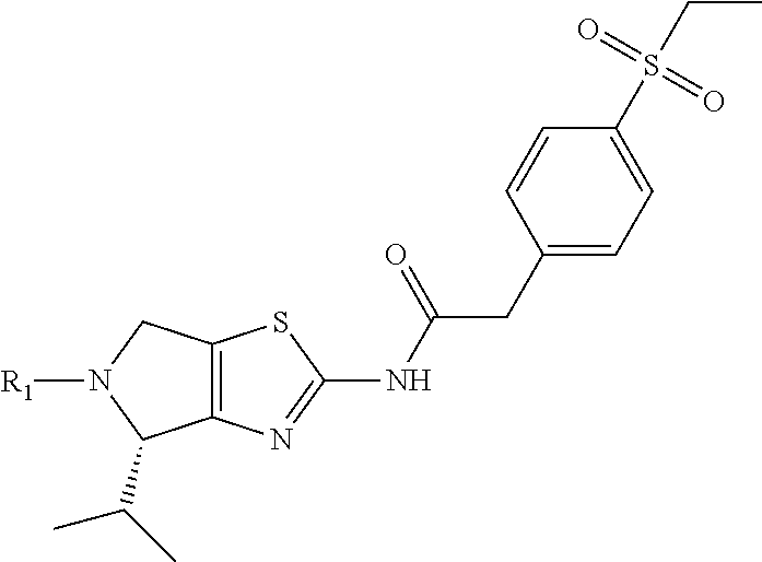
C12=C(CN([R1])C1C(C)C)SC(NC(CC1=CC=C(S(CC)(=O)=O)C=C1)=O)=N2
